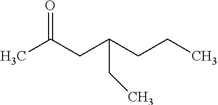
CC(CC(CCC)CC)=O
